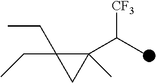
C(C1(CC)C(C(C)[CF3])(C)C1)C
